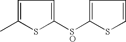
C1=C(C)SC([SO]C2=CC=CS2)=C1
